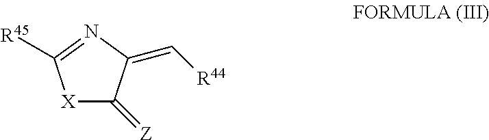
[X]1C(=[Z])C(=C[R44])N=C1[R45]
